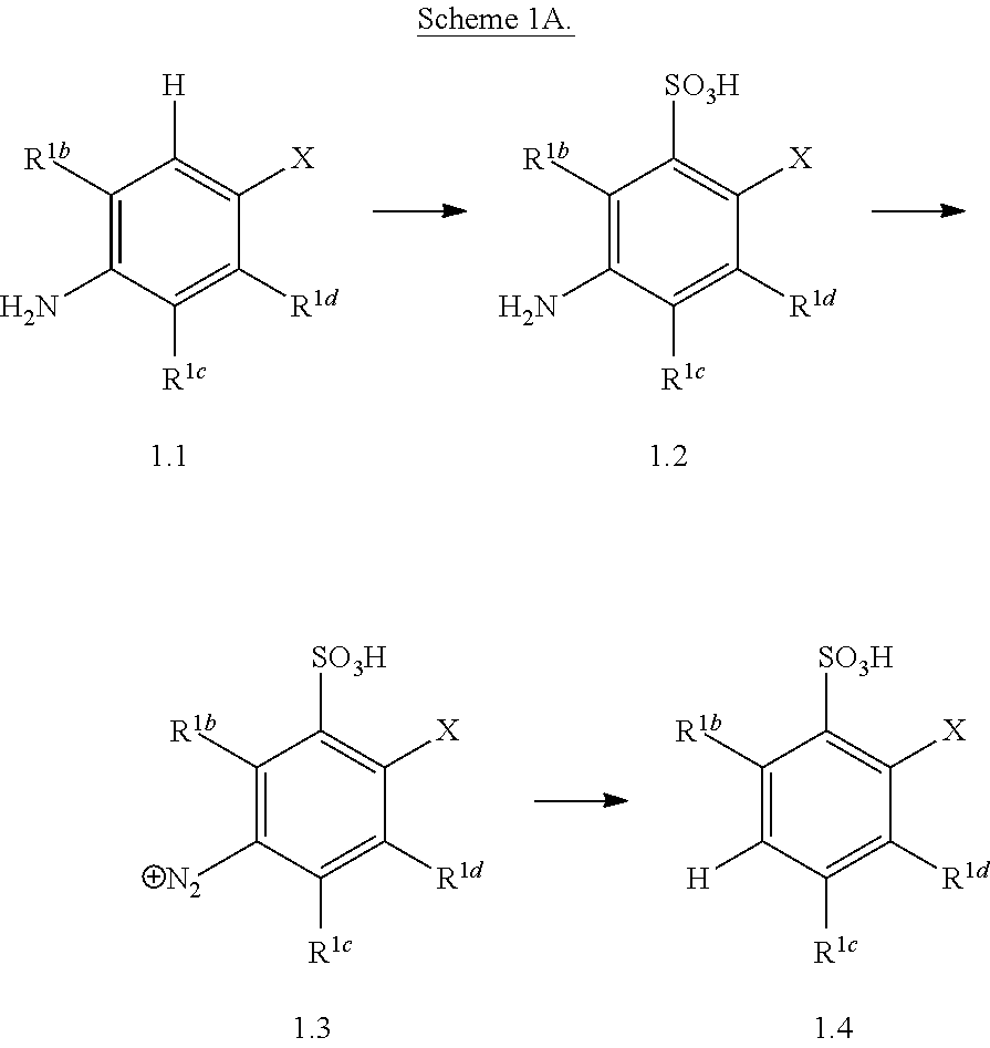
C1([R1b])=C(N)C([R1c])=C([R1d])C([X])=C1[H].C1([R1b])=C(N)C([R1c])=C([R1d])C([X])=C1[SO3H].C1([R1b])=C([N2])C([R1c])=C([R1d])C([X])=C1[SO3H].C1([R1b])=C([H])C([R1c])=C([R1d])C([X])=C1[SO3H]
